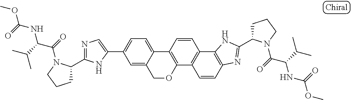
C1(C2=CC=C3C(=C2)COC2=C3C=CC3=C2C=CC2=C3NC(C3CCCN3C(=O)C(C(C)C)NC(=O)OC)=N2)=CN=C(C2CCCN2C(=O)C(C(C)C)NC(=O)OC)N1
